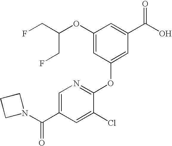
C1(OC(CF)CF)=CC(OC2=NC=C(C(=O)N3CCC3)C=C2Cl)=CC(C(O)=O)=C1
